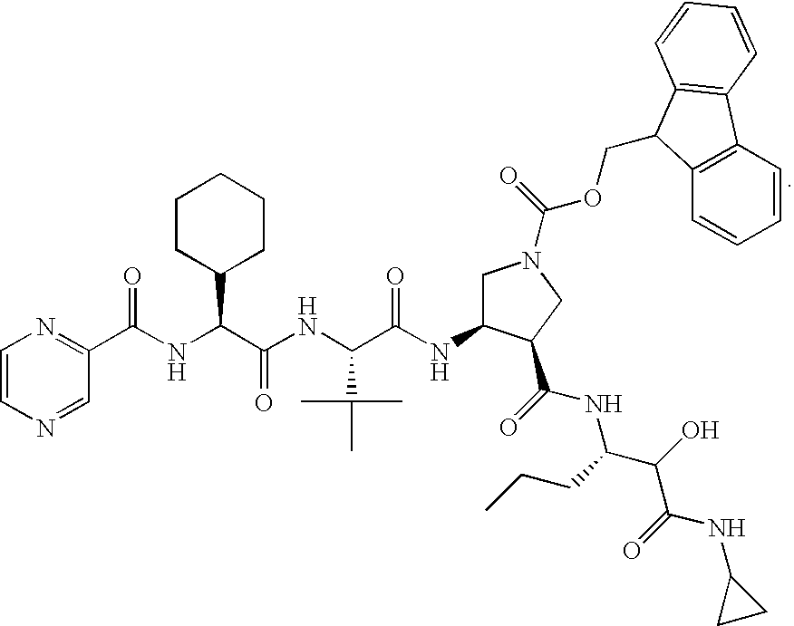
C1=CN=CC(C(NC(C(NC(C(NC2CN(C(=O)OCC3C4=C(C=CC=C4)C4=C3C=CC=C4)CC2C(=O)NC(CCC)C(O)C(=O)NC2CC2)=O)C(C)(C)C)=O)C2CCCCC2)=O)=N1
